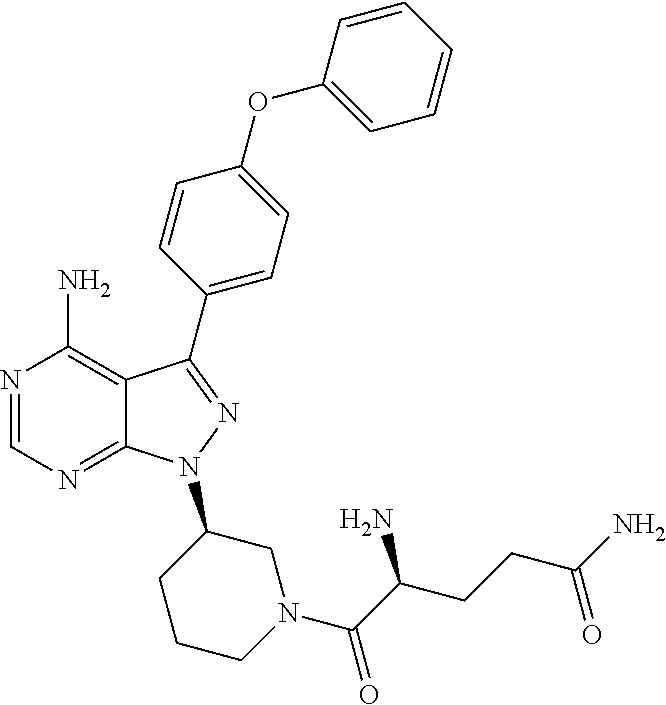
N1=CN=C2C(=C1N)C(C1=CC=C(OC3=CC=CC=C3)C=C1)=NN2C1CCCN(C(C(CCC(N)=O)N)=O)C1
